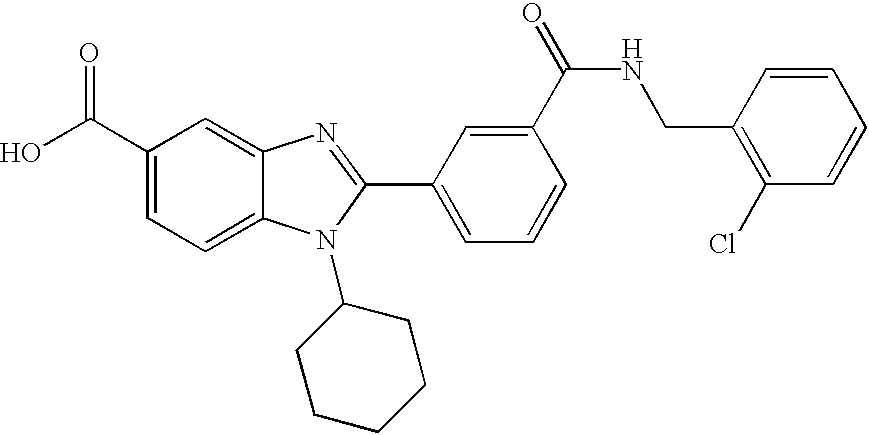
OC(C1=CC=C2C(=C1)N=C(C1=CC=CC(C(=O)NCC3=C(Cl)C=CC=C3)=C1)N2C1CCCCC1)=O
